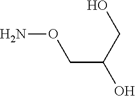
NOCC(O)CO
